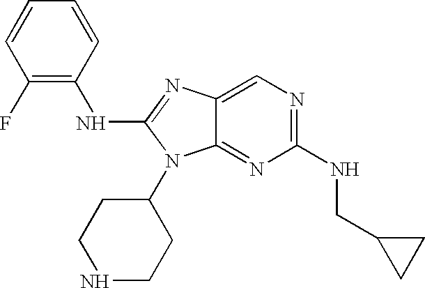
C1(F)=C(NC2=NC3=CN=C(NCC4CC4)N=C3N2C2CCNCC2)C=CC=C1
